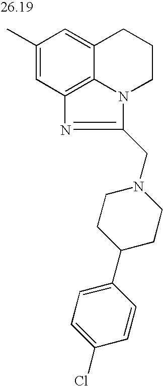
C1(C)=CC2=C3C(=C1)CCCN3C(CN1CCC(C3=CC=C(Cl)C=C3)CC1)=N2
